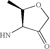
C1(C)C(N)C(=O)CO1
